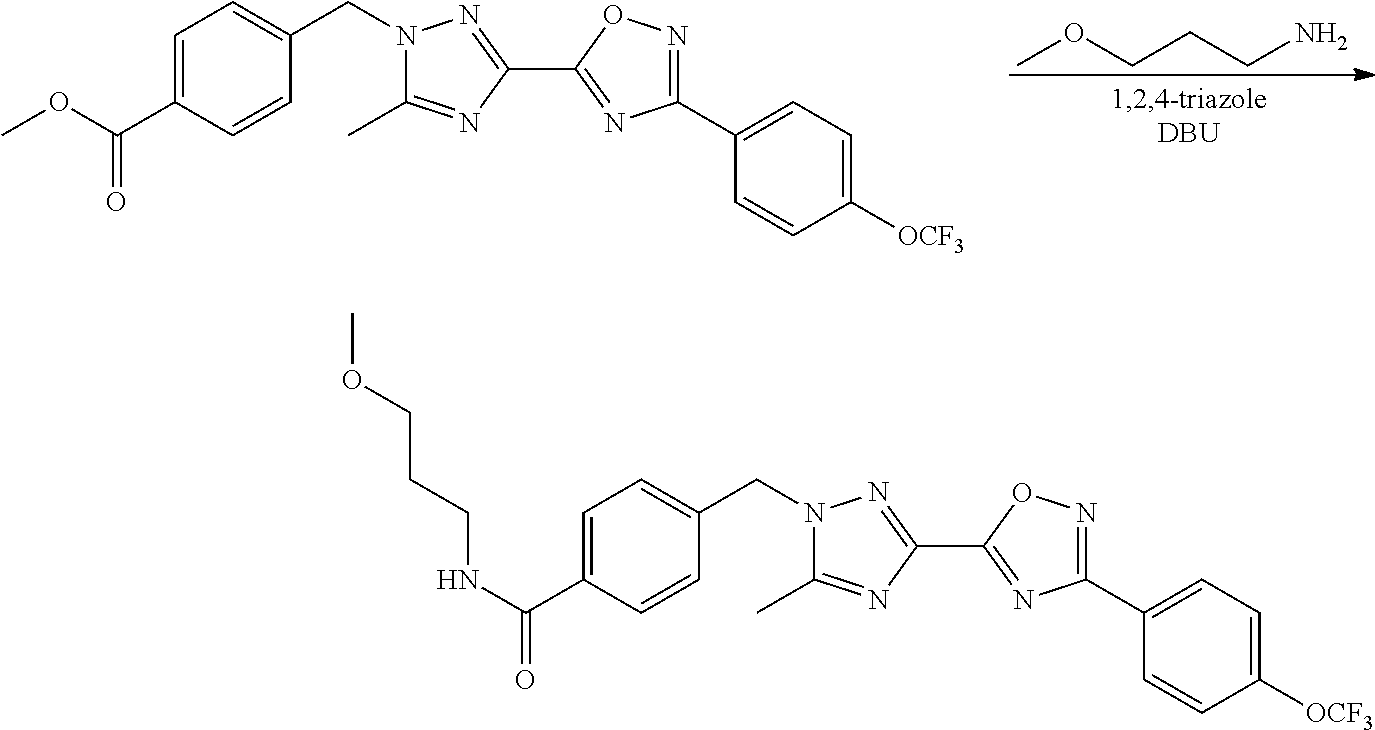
C1=C(C(OC)=O)C=CC(CN2C(C)=NC(C3=NC(C4=CC=C([OCF3])C=C4)=NO3)=N2)=C1.COCCCN.C1=C(C(NCCCOC)=O)C=CC(CN2C(C)=NC(C3=NC(C4=CC=C([OCF3])C=C4)=NO3)=N2)=C1
